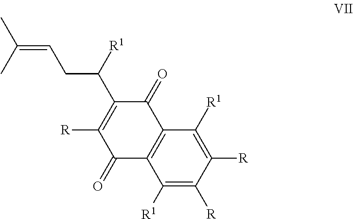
[R]C1=C(C(CC=C(C)C)[R1])C(=O)C2=C(C1=O)C([R1])=C([R])C([R])=C2[R1]
